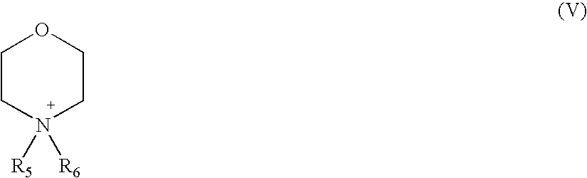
C1CN([R6])([R5])CCO1
